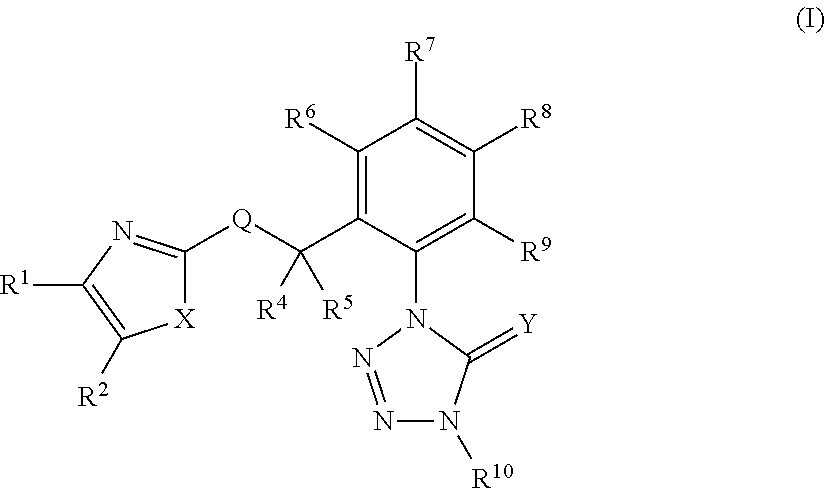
[R1]C1=C([R2])[X]C([Q]C(C2=C([R6])C([R7])=C([R8])C([R9])=C2N2N=NN([R10])C2=[Y])([R4])[R5])=N1
